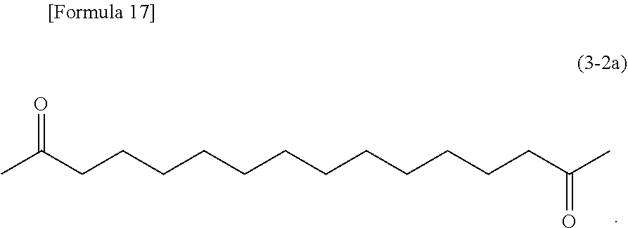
CC(CCCCCCCCCCCCC(C)=O)=O
